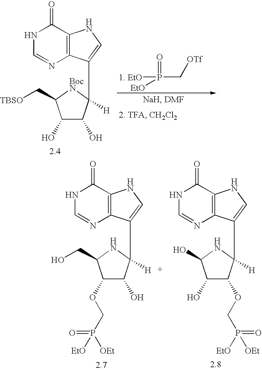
C12=C(C(=O)NC=N1)NC=C2C1([H])C(O)C(O)C(C[TBSO])[BocN]1.[1. EtO]P(=O)(C[OTf])[EtO].C12=C(C(=O)NC=N1)NC=C2C1([H])C(O)C(OCP(=O)([EtO])[OEt])C(CO)N1.C12=C(C(=O)NC=N1)NC=C2C1([H])C(OCP(=O)([EtO])[OEt])C(O)C(O)N1
